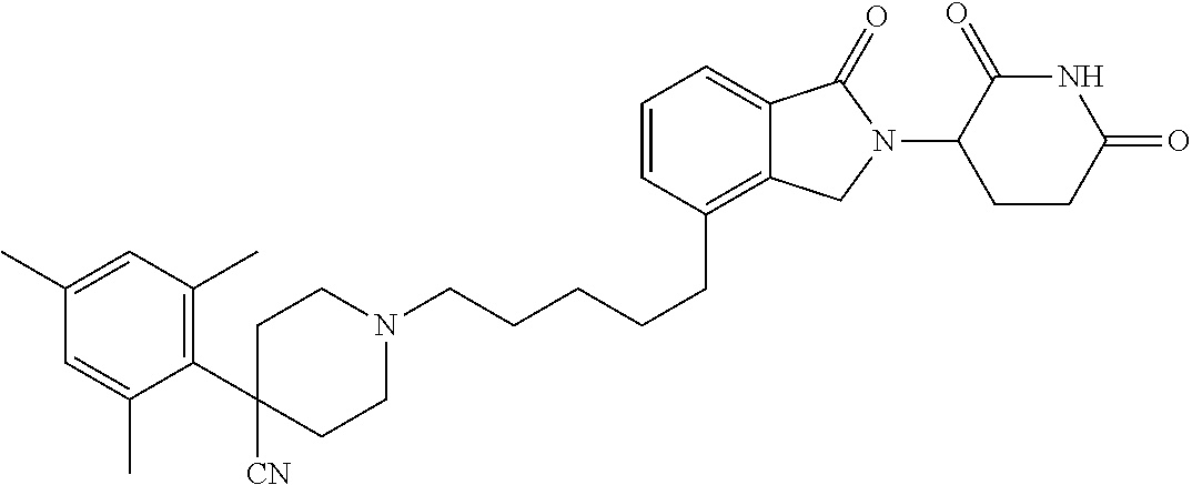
C(CCC1=C2C(=CC=C1)C(=O)N(C1C(=O)NC(=O)CC1)C2)CCN1CCC([CN])(C2=C(C)C=C(C)C=C2C)CC1
